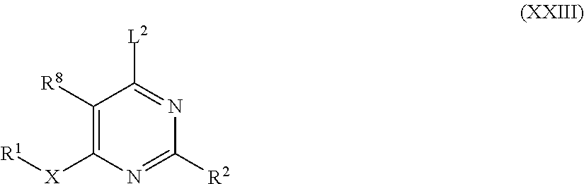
C1([R8])=C([X][R1])N=C([R2])N=C1[L2]
